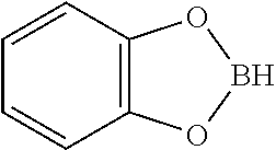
C12=C(C=CC=C1)OBO2
